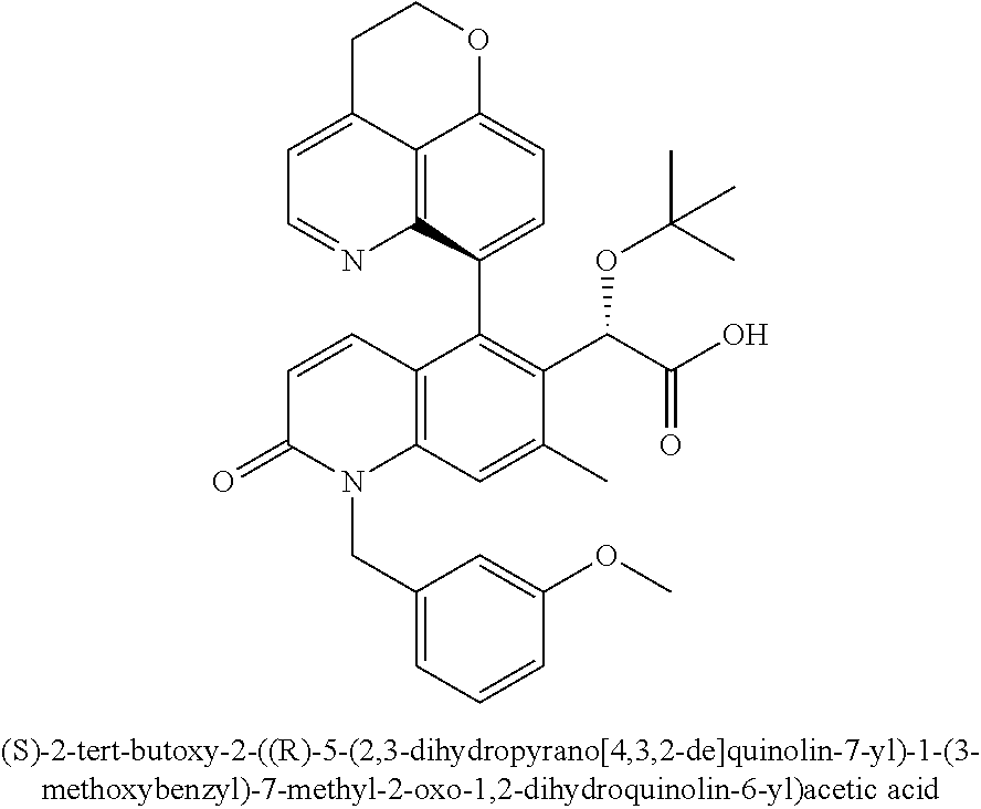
C1C2=CC=NC3=C2C(=CC=C3C2=C(C(C(O)=O)OC(C)(C)C)C(C)=CC3=C2C=CC(=O)N3CC2=CC=CC(OC)=C2)OC1
